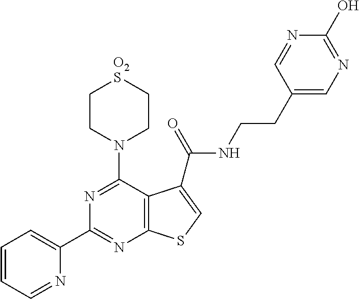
N1=C(N2CC[O2S]CC2)C2=C(N=C1C1=CC=CC=N1)SC=C2C(=O)NCCC1=CN=C(O)N=C1
